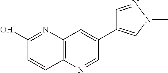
C1(O)=NC2=C(C=C1)N=CC(C1=CN(C)N=C1)=C2
